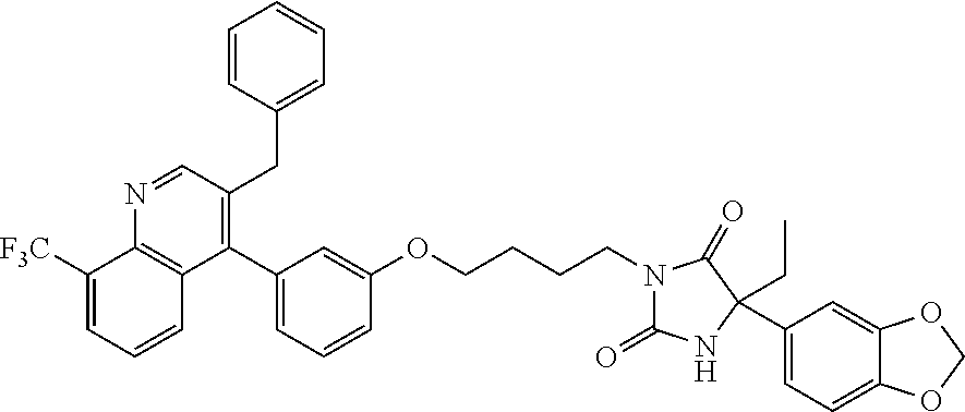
C1(C2=CC=CC(OCCCCN3C(=O)NC(C4=CC=C5C(=C4)OCO5)(CC)C3=O)=C2)=C(CC2=CC=CC=C2)C=NC2=C1C=CC=C2[F3C]
